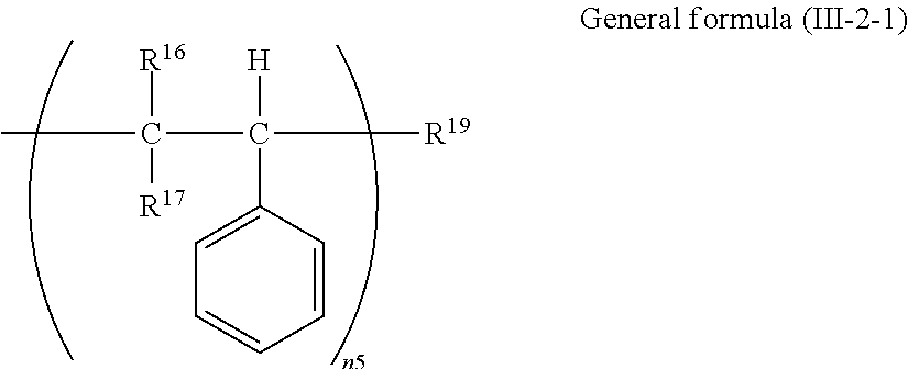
CC(C([R19])([H])C1=CC=CC=C1)([R16])[R17]
